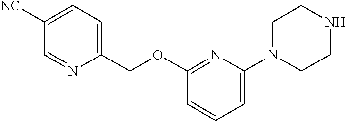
C1([NC])=CC=C(COC2=NC(N3CCNCC3)=CC=C2)N=C1
